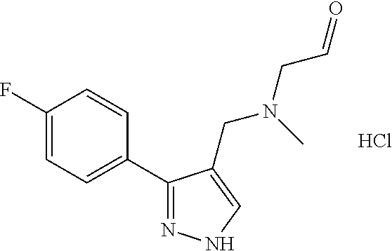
C1(F)=CC=C(C2=NNC=C2CN(CC=O)C)C=C1.Cl
